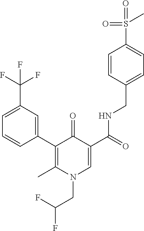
C1(C2=CC(C(F)(F)F)=CC=C2)=C(C)N(CC(F)F)C=C(C(=O)NCC2=CC=C(S(=O)(=O)C)C=C2)C1=O
